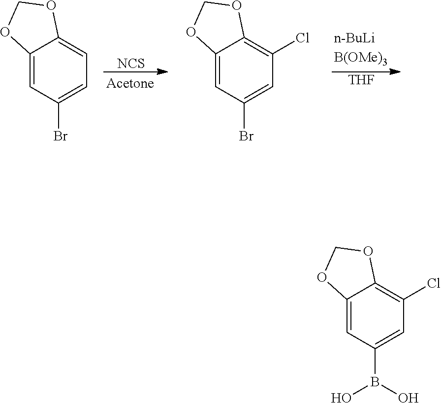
[NCS].C12=CC(Br)=CC=C1OCO2.C12=CC(Br)=CC(Cl)=C1OCO2.[THF].C12=CC(B(O)O)=CC(Cl)=C1OCO2
